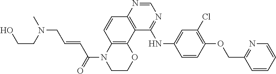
C(CO)N(CC=CC(N1CCOC2=C1C=CC1=C2C(NC2=CC(Cl)=C(OCC3=NC=CC=C3)C=C2)=NC=N1)=O)C
